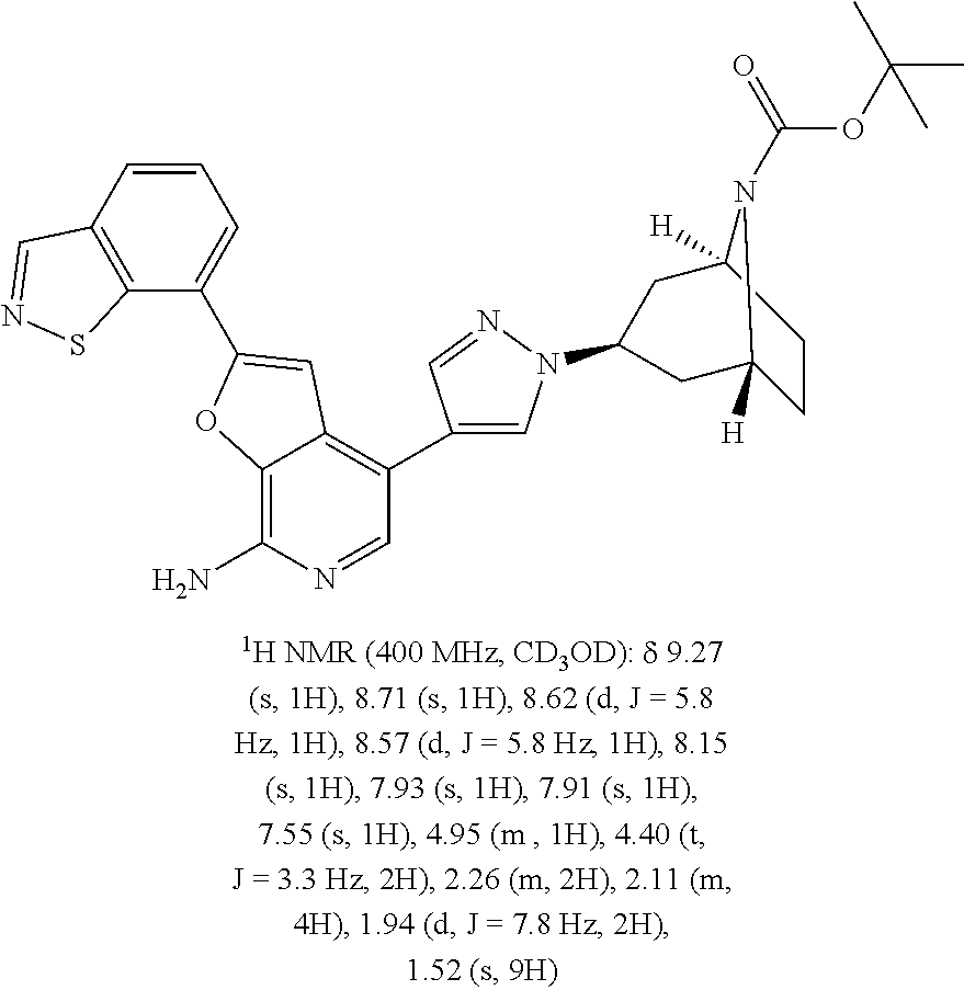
C12=C(N)N=CC(C3=CN(C4CC5([H])CCC([H])(C4)N5C(OC(C)(C)C)=O)N=C3)=C1C=C(C1=CC=CC3=C1SN=C3)O2
